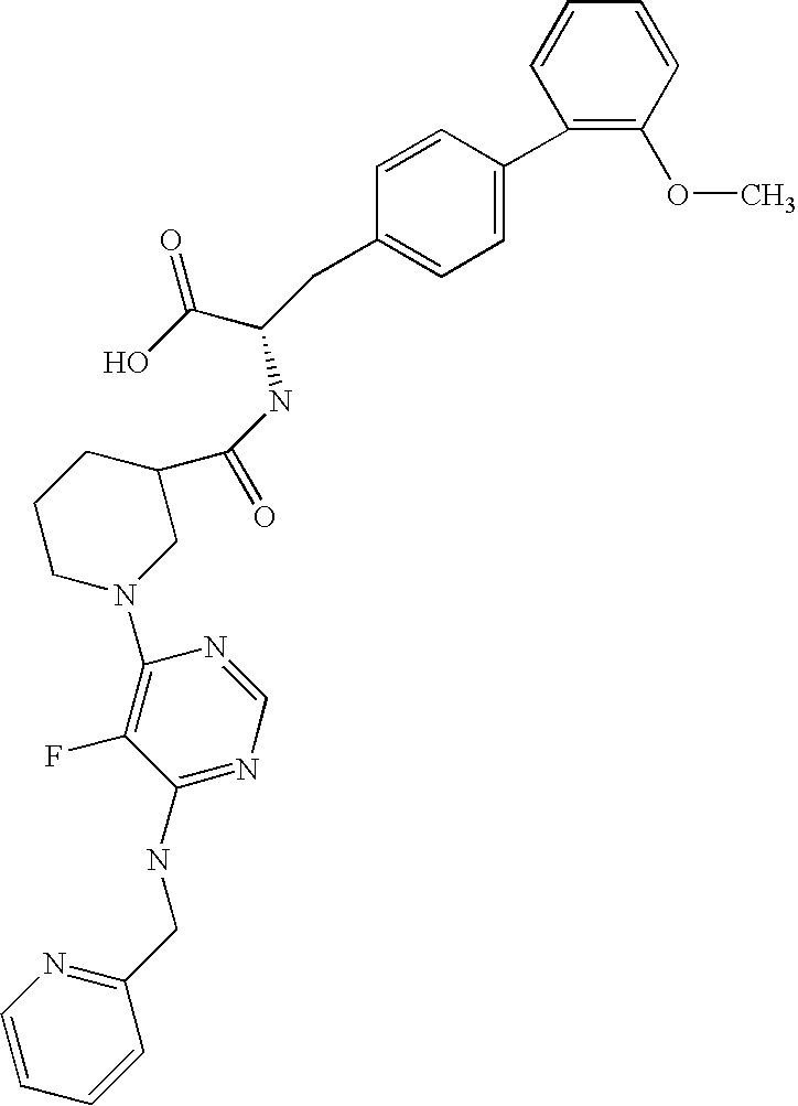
C1(C2=CC=C(CC(C(=O)O)NC(C3CCCN(C4=C(F)C(NCC5=NC=CC=C5)=NC=N4)C3)=O)C=C2)=C(OC)C=CC=C1
